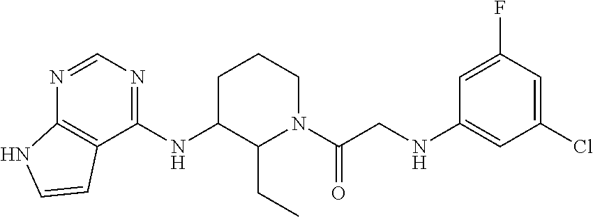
C1=C(F)C=C(Cl)C=C1NCC(N1CCCC(NC2=NC=NC3=C2C=CN3)C1CC)=O
